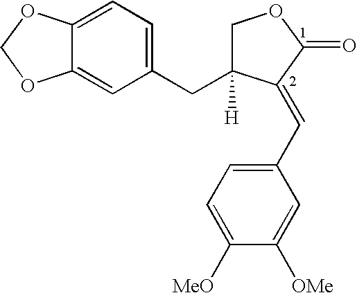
C12=CC(CC3([H])COC(=O)C3=CC3=CC=C([MeO])C([OMe])=C3)=CC=C1OCO2
